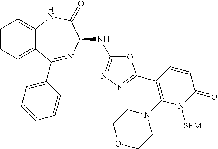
C1=CC=C2C(=C1)NC(=O)C(NC1=NN=C(C3=C(N4CCOCC4)N([SEM])C(=O)C=C3)O1)N=C2C1=CC=CC=C1
